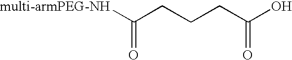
[multi-armPEG-NH]C(CCCC(O)=O)=O
